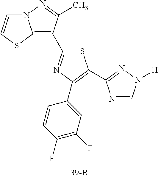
C12=C(C3=NC(C4=CC(F)=C(F)C=C4)=C(C4=NN([H])C=N4)S3)C(C)=NN1C=CS2
